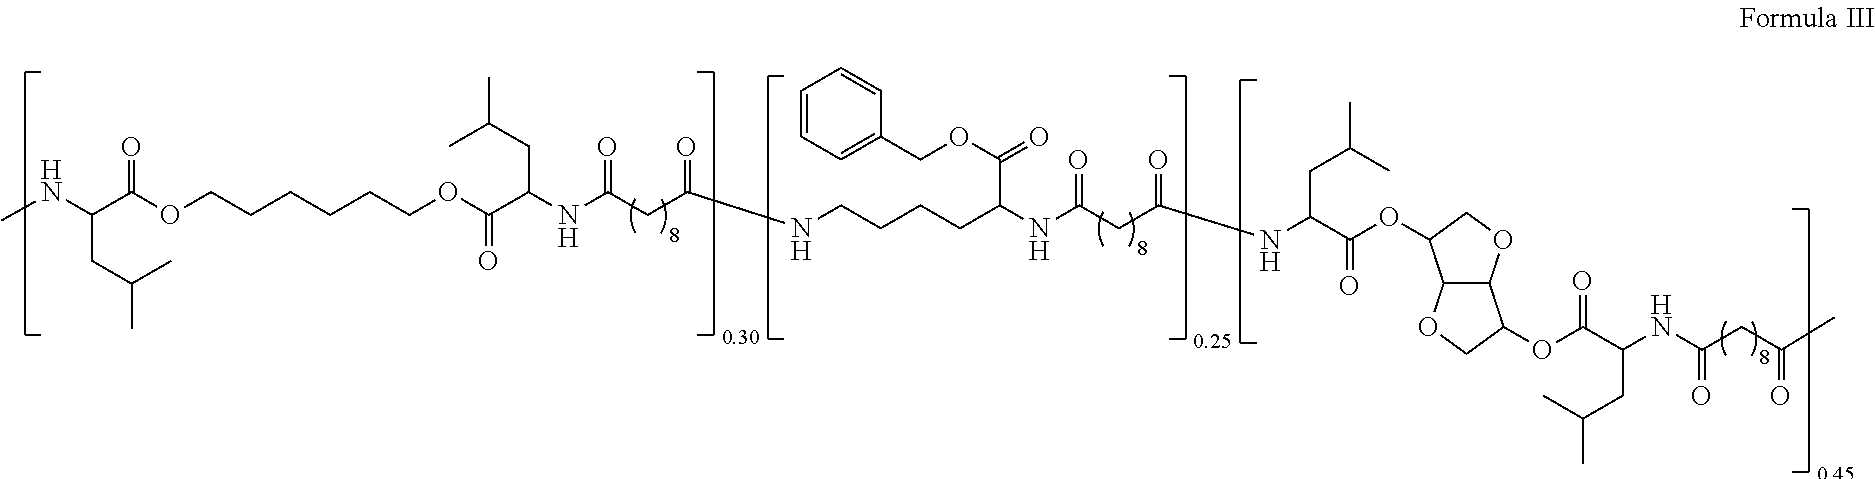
CNC(C(OCCCCCCOC(C(NC(CC(NCCCCC(NC(CC(NC(C(OC1C2C(OC1)C(OC(C(NC(CC(C)=O)=O)CC(C)C)=O)CO2)=O)CC(C)C)=O)=O)C(=O)OCC1=CC=CC=C1)=O)=O)CC(C)C)=O)=O)CC(C)C
